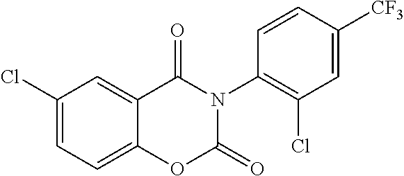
C1(Cl)=CC=C2C(=C1)C(=O)N(C1=C(Cl)C=C([CF3])C=C1)C(=O)O2
